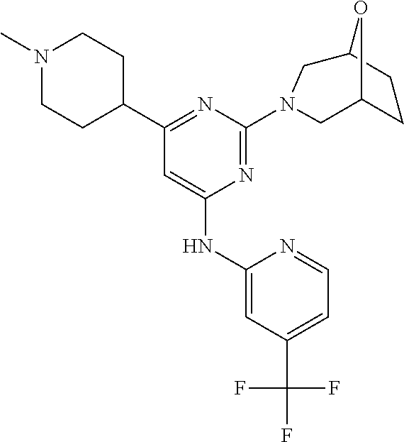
N(C1=CC(C2CCN(C)CC2)=NC(N2CC3CCC(C2)O3)=N1)C1=CC(C(F)(F)F)=CC=N1
